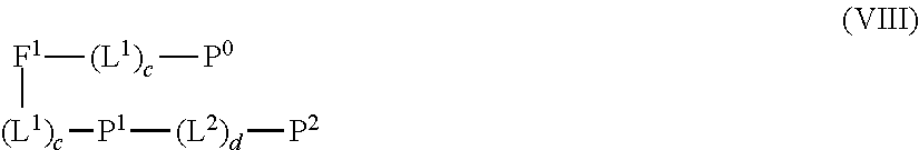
[F1]([(L1)c][P1][(L2)d][P2])[(L1)c][P0]
